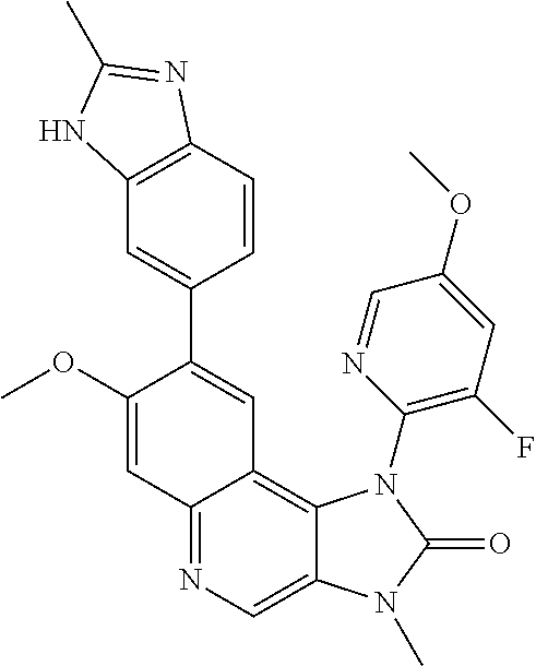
C1(OC)=CC2=NC=C3C(=C2C=C1C1=CC2=C(C=C1)N=C(C)N2)N(C1=C(F)C=C(OC)C=N1)C(=O)N3C
